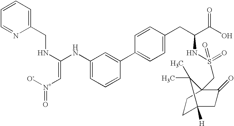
C1=CC=C(CNC(=C[N+](=O)[O-])NC2=CC=CC(C3=CC=C(CC(NS(=O)(CC45C(=O)CC([H])(CC4)C5(C)C)=O)C(=O)O)C=C3)=C2)N=C1
